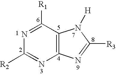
C12=C(C([R1])=NC([R2])=N1)N([H])C([R3])=N2
